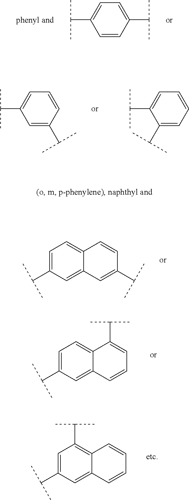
C1=CC(C(C)C)=CC=C1C(C)C.C1=C(C(C)C)C=CC=C1C(C)C.C1(C(C)C)=CC=CC=C1C(C)C.C1=C(C(C)C)C=C2C(=C1)C=CC(C(C)C)=C2.C1=C(C(C)C)C=C2C(=C1)C(C(C)C)=CC=C2.C1=C(C(C)C)C=C2C(=C1C(C)C)C=CC=C2
